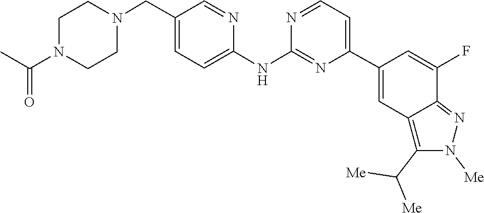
C1CN(C(=O)C)CCN1CC1=CC=C(NC2=NC(C3=CC4=C(C([Me])[Me])N([Me])N=C4C(F)=C3)=CC=N2)N=C1
